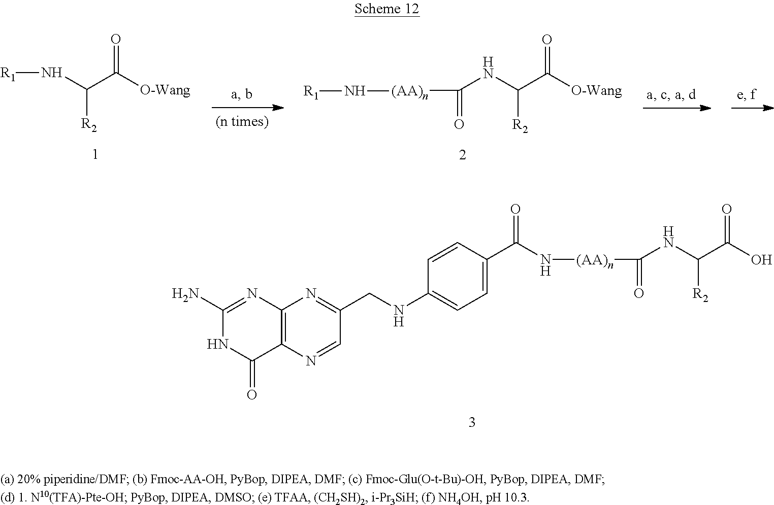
[R1]NC(C([O-Wang])=O)[R2].N(C(C([O-Wang])=O)[R2])C([(AA)n]N[R1])=O.C12=C(N=CC(CNC3=CC=C(C(N[(AA)n]C(=O)NC(C(O)=O)[R2])=O)C=C3)=N1)C(=O)NC(N)=N2
